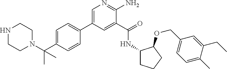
C1(C2=CC=C(C(N3CCNCC3)(C)C)C=C2)=CN=C(N)C(C(=O)NC2CCCC2OCC2=CC=C(C)C(CC)=C2)=C1
